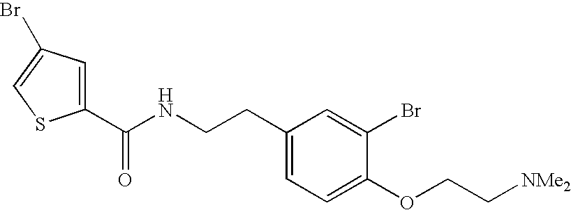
C1(C(NCCC2=CC=C(OCC[NMe2])C(Br)=C2)=O)=CC(Br)=CS1
